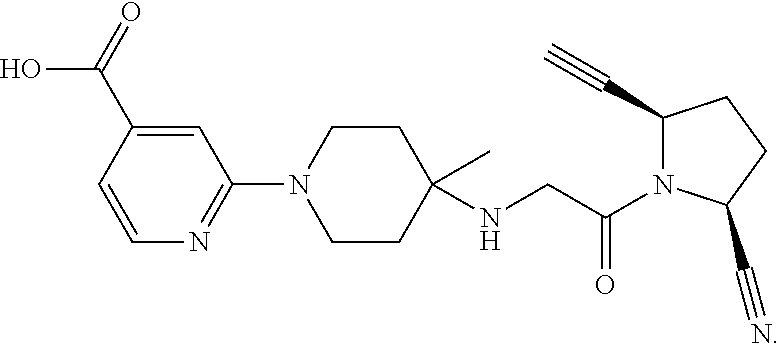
C1=C(C(=O)O)C=CN=C1N1CCC(C)(NCC(=O)N2C(C#C)CCC2C#N)CC1
